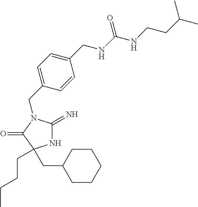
N1C(=N)N(CC2=CC=C(CNC(NCCC(C)C)=O)C=C2)C(=O)C1(CCCC)CC1CCCCC1
